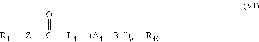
[R4][Z]C([L4][(A4][R4)q][R40])=O
